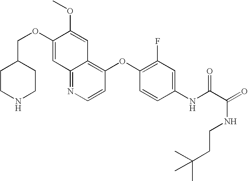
C12=NC=CC(OC3=C(F)C=C(NC(C(NCCC(C)(C)C)=O)=O)C=C3)=C1C=C(OC)C(OCC1CCNCC1)=C2
